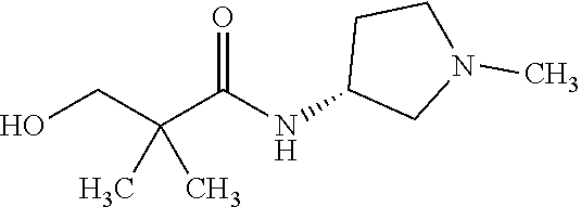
OCC(C(NC1CN(C)CC1)=O)(C)C
